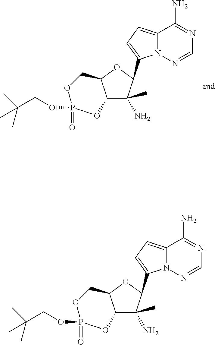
C12C(C)(N)C(C3=CC=C4C(N)=NC=NN43)OC1COP(OCC(C)(C)C)(=O)O2.C12C(C)(N)C(C3=CC=C4C(N)=NC=NN43)OC1COP(OCC(C)(C)C)(=O)O2
